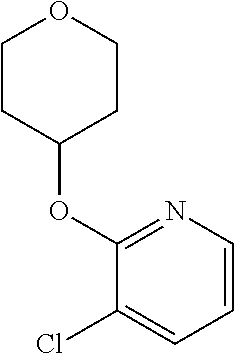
C1=CN=C(OC2CCOCC2)C(Cl)=C1
